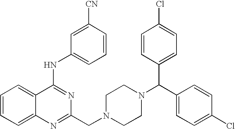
C1=CC=C2C(=C1)C(NC1=CC=CC([CN])=C1)=NC(CN1CCN(C(C3=CC=C(Cl)C=C3)C3=CC=C(Cl)C=C3)CC1)=N2
